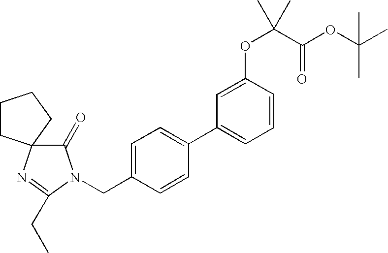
C1(=O)N(CC2=CC=C(C3=CC=CC(OC(C(=O)OC(C)(C)C)(C)C)=C3)C=C2)C(CC)=NC12CCCC2
